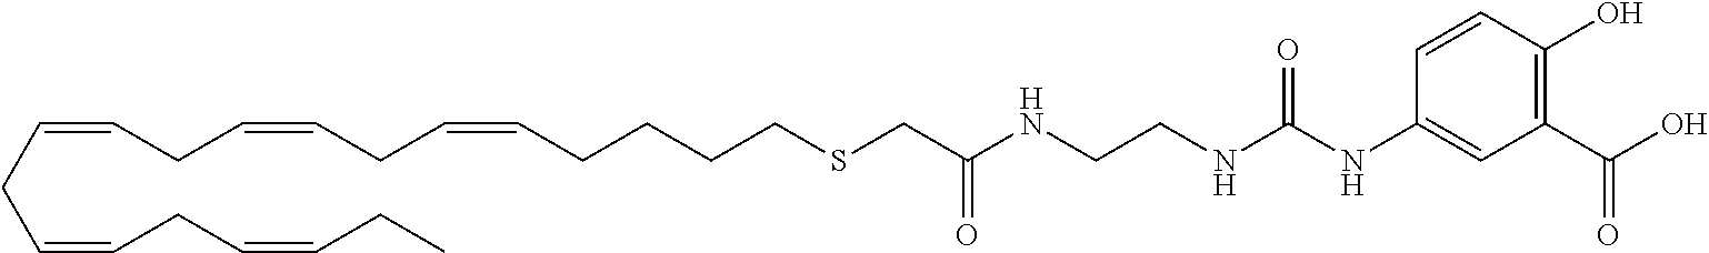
C(CC=CCC=CCC)=CCC=CCC=CCCCCSCC(NCCNC(NC1=CC(C(=O)O)=C(O)C=C1)=O)=O
